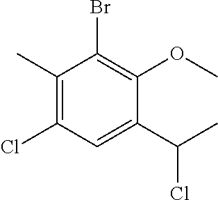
BrC1=C(OC)C(C(C)Cl)=CC(Cl)=C1C
